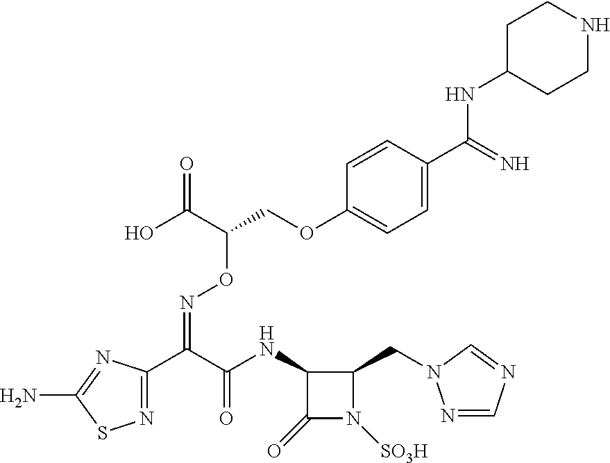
N1=C(C(C(NC2C(=O)N([SO3H])C2CN2N=CN=C2)=O)=NOC(COC2=CC=C(C(NC3CCNCC3)=N)C=C2)C(O)=O)N=C(N)S1
